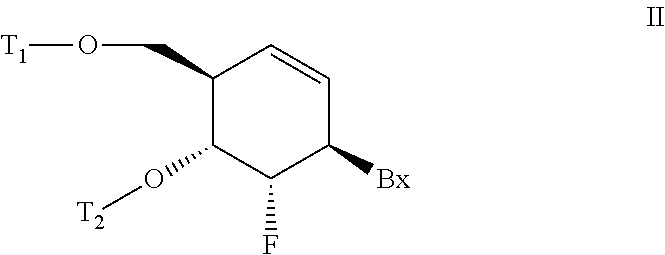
C1(CO[T1])C(O[T2])C(F)C([Bx])C=C1
